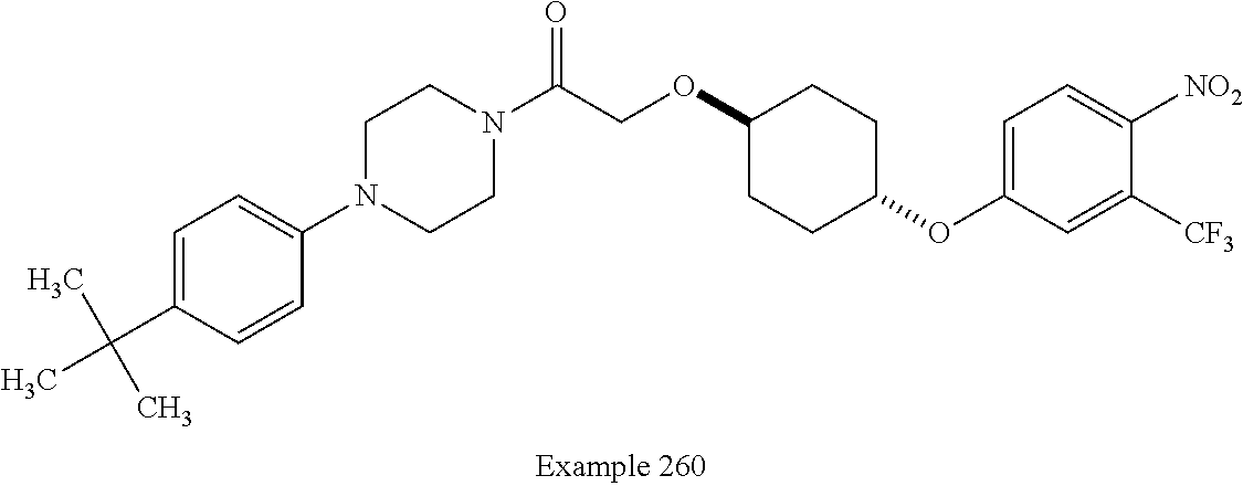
C1=C(C(C)(C)C)C=CC(N2CCN(C(=O)COC3CCC(OC4=CC=C([NO2])C([CF3])=C4)CC3)CC2)=C1
